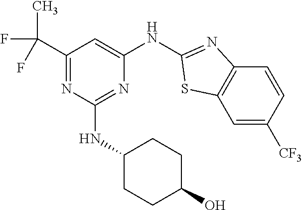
C1=C([CF3])C=CC2=C1SC(NC1=CC(C(C)(F)F)=NC(NC3CCC(O)CC3)=N1)=N2
